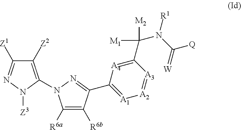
C1([Z2])=C(N2C([R6a])=C([R6b])C(C3=[A1][A2]=[A3]C(C(N(C(=[W])[Q])[R1])([M1])[M2])=[A4]3)=N2)N([Z3])N=C1[Z1]
